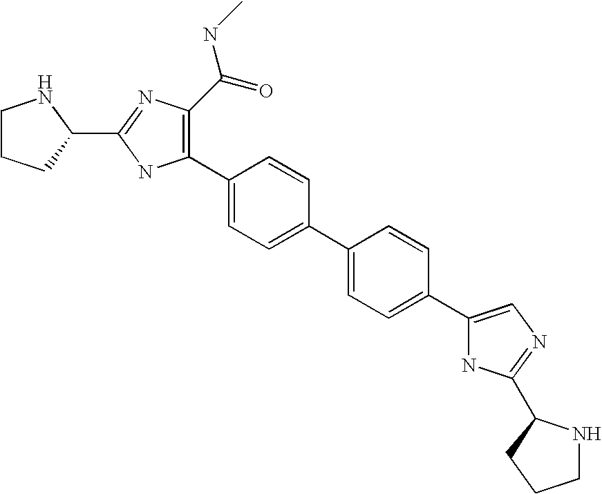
C1(C2=C(C(NC)=O)N=C(C3NCCC3)N2)=CC=C(C2=CC=C(C3=CN=C(C4NCCC4)N3)C=C2)C=C1
